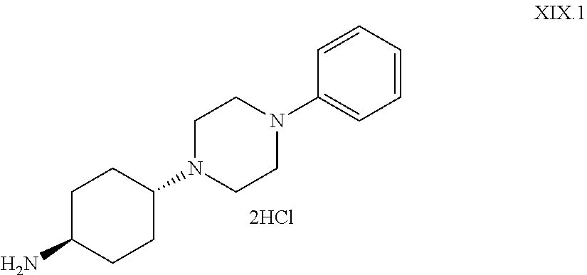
C1C(N)CCC(N2CCN(C3=CC=CC=C3)CC2)C1
